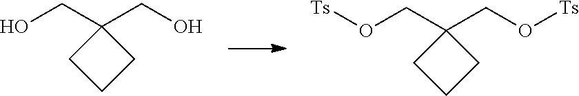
[Ts]OCC1(CO[Ts])CCC1.OCC1(CO)CCC1
